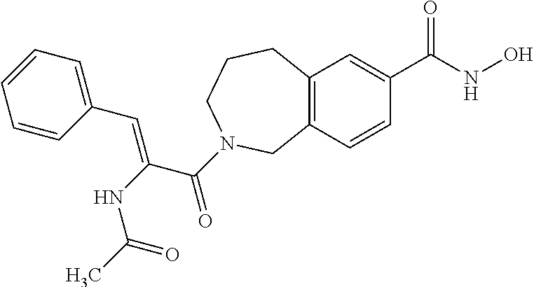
C12=C(C=C(C(NO)=O)C=C1)CCCN(C(C(NC(C)=O)=CC1=CC=CC=C1)=O)C2
